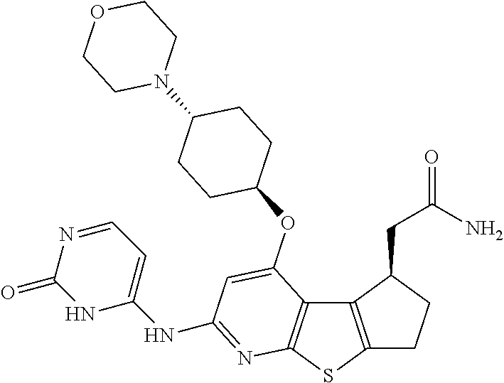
C12=C(SC3=C1C(OC1CCC(N4CCOCC4)CC1)=CC(NC1=CC=NC(=O)N1)=N3)CCC2CC(=O)N
